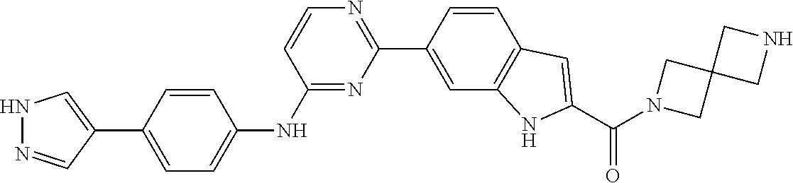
C1=CC2=C(C=C1C1=NC=CC(NC3=CC=C(C4=CNN=C4)C=C3)=N1)NC(C(N1CC3(C1)CNC3)=O)=C2
